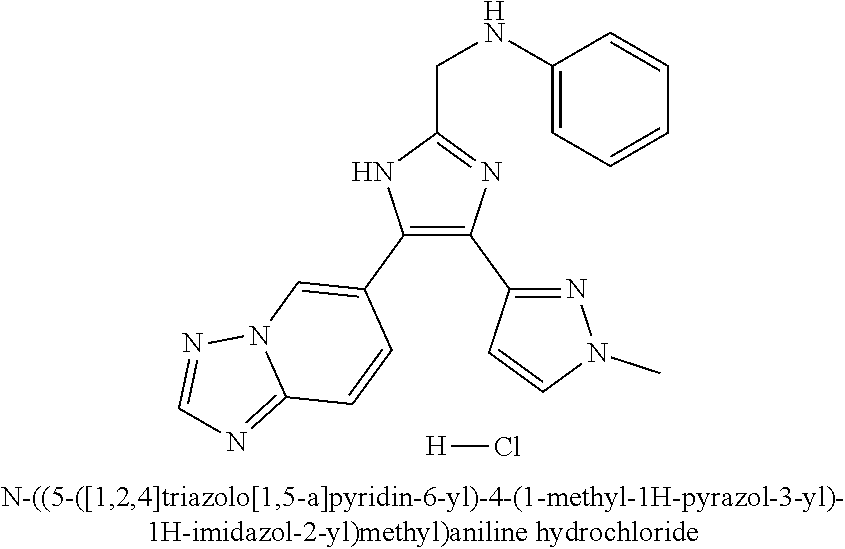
C1(NCC2=NC(C3=NN(C)C=C3)=C(C3=CN4C(=NC=N4)C=C3)N2)=CC=CC=C1.[H]Cl
